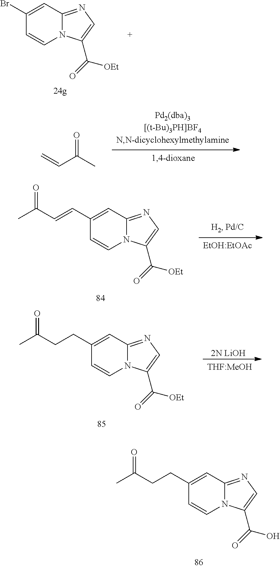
C1(Br)=CC2=NC=C(C([OEt])=O)N2C=C1.C=CC(C)=O.C1(C=CC(C)=O)=CC2=NC=C(C([OEt])=O)N2C=C1.[2N LiOH].C1(CCC(C)=O)=CC2=NC=C(C([OEt])=O)N2C=C1.C1(CCC(C)=O)=CC2=NC=C(C(O)=O)N2C=C1
